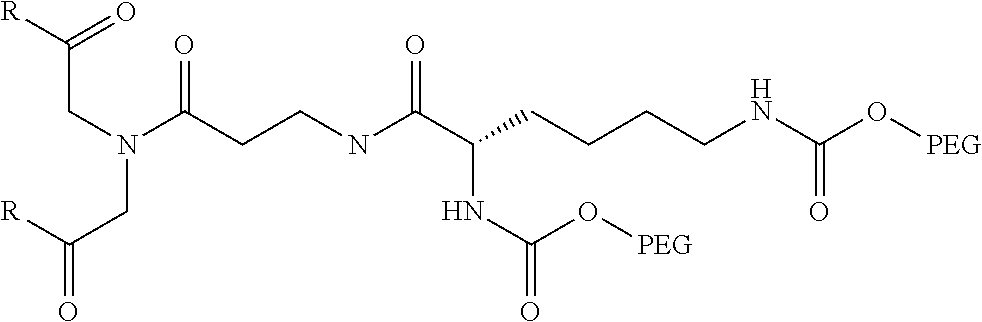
N(C(CCNC(C(CCCCNC(O[PEG])=O)NC(=O)O[PEG])=O)=O)(CC([R])=O)CC([R])=O
